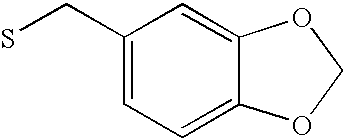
C1(CS)=CC=C2C(=C1)OCO2
